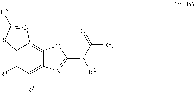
C12=C([R4])C([R3])=C3C(=C1N=C([R5])S2)OC(N([R2])C([R1])=O)=N3
